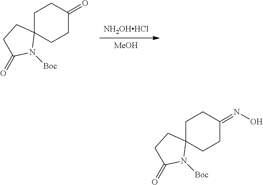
[MeOH].[NH2OHHCl].C1C2(CCC(=O)C1)CCC(=O)N2[Boc].C1C2(CCC(=NO)C1)CCC(=O)N2[Boc]
